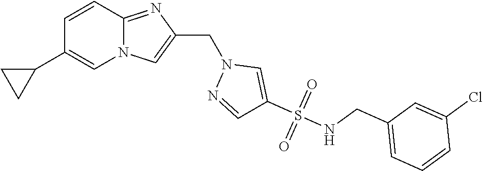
N12C(=NC(CN3N=CC(S(NCC4=CC=CC(Cl)=C4)(=O)=O)=C3)=C1)C=CC(C1CC1)=C2
